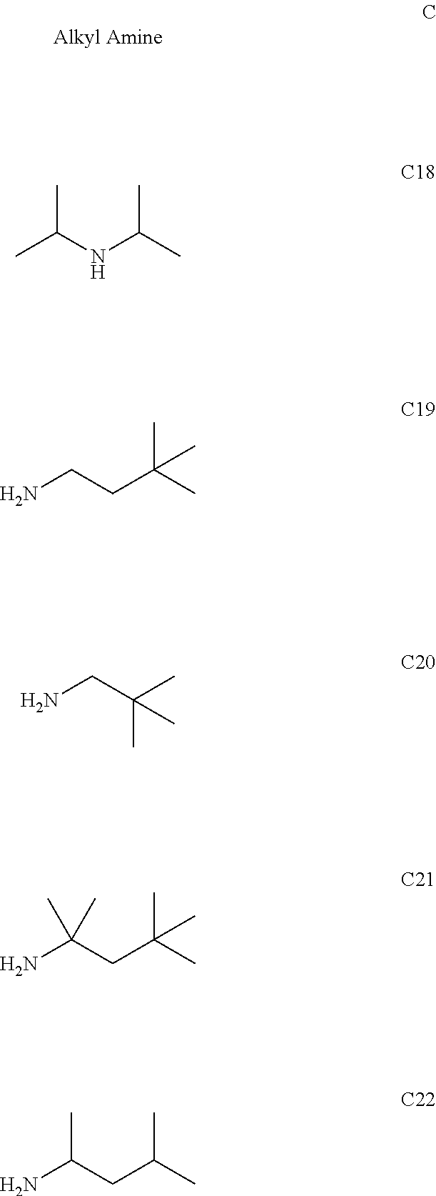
CC(NC(C)C)C.NCCC(C)(C)C.NCC(C)(C)C.NC(CC(C)(C)C)(C)C.NC(CC(C)C)C
